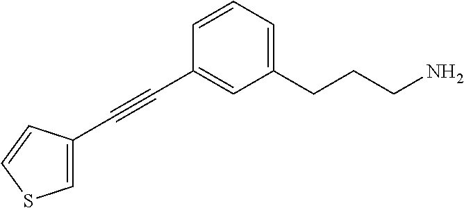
C(#CC1=CC(CCCN)=CC=C1)C1=CSC=C1
